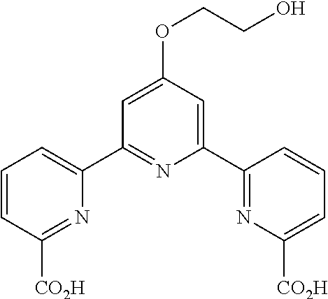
C1(C2=NC([CO2H])=CC=C2)=CC(OCCO)=CC(C2=CC=CC([CO2H])=N2)=N1
